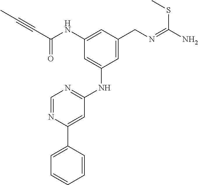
C(C(NC1=CC(CN=C(N)SC)=CC(NC2=NC=NC(C3=CC=CC=C3)=C2)=C1)=O)#CC
